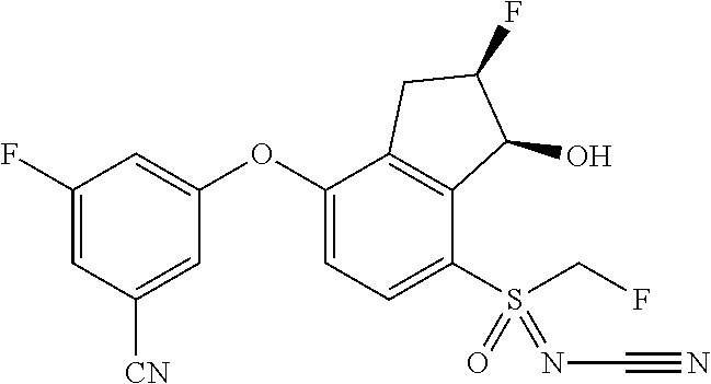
C1(F)=CC([CN])=CC(OC2=CC=C(S(CF)(=NC#N)=O)C3=C2CC(F)C3O)=C1
